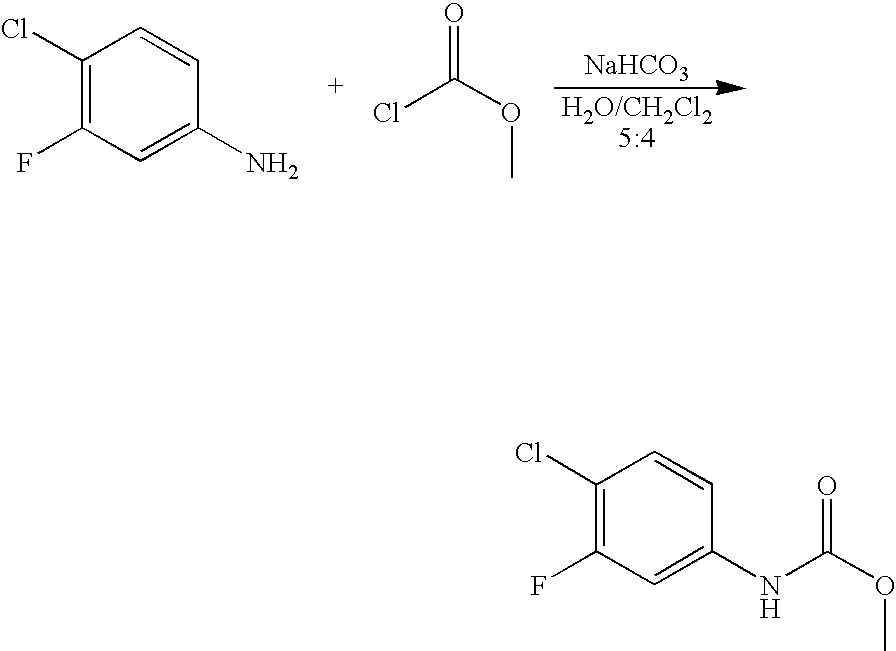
[NaHCO3].C1(Cl)=C(F)C=C(N)C=C1.C(Cl)(OC)=O.C1(Cl)=C(F)C=C(NC(OC)=O)C=C1
